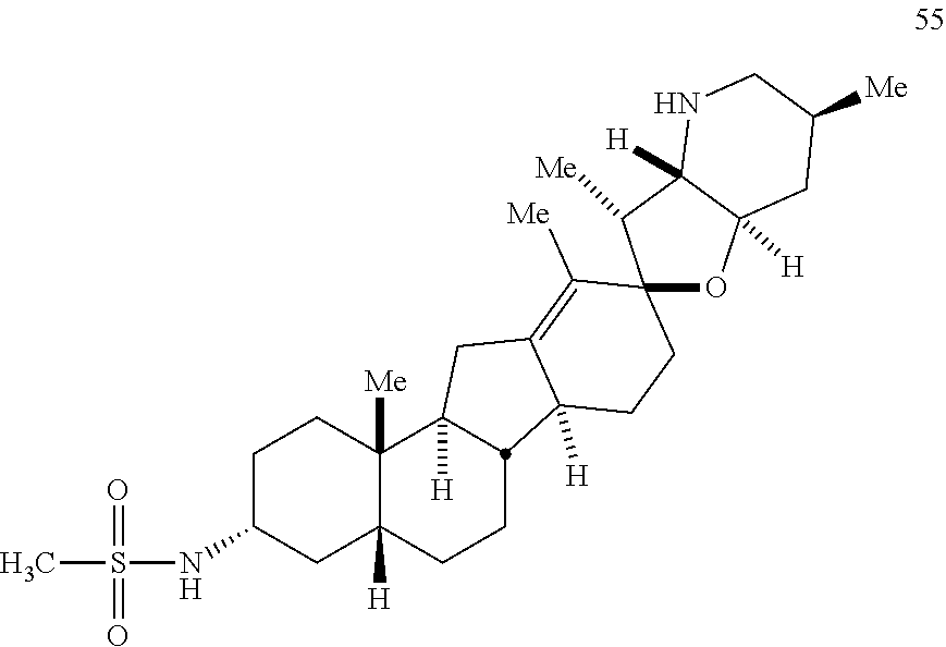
C1C(NS(C)(=O)=O)CC2([H])C([Me])(C1)C1([H])CC3=C([Me])C4(CCC3([H])C1CC2)OC1([H])C([H])(C4[Me])NCC([Me])C1
